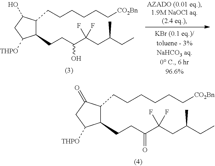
C1(CCC(C(CC(CC)C)(F)F)=O)C(CCCCCC[CO2Bn])C(=O)CC1[THPO].C1(CCC(C(CC(CC)C)(F)F)O)C(CCCCCC[CO2Bn])C(O)CC1[THPO]
